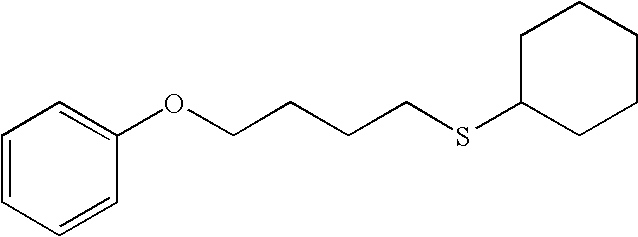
C1=CC=CC(OCCCCSC2CCCCC2)=C1
